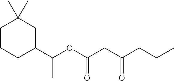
C1CCC(C(OC(CC(CCC)=O)=O)C)CC1(C)C
